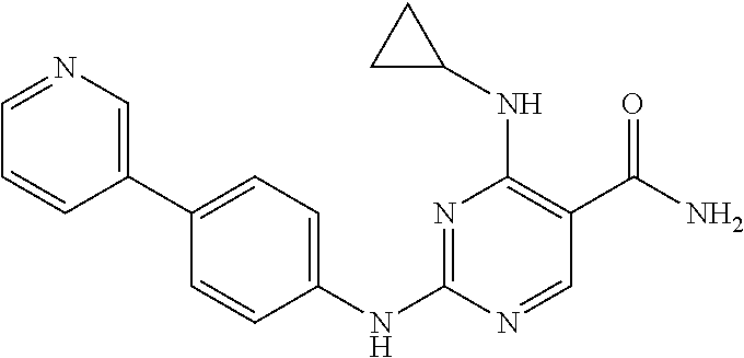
N1=C(NC2=CC=C(C3=CN=CC=C3)C=C2)N=CC(C(N)=O)=C1NC1CC1
